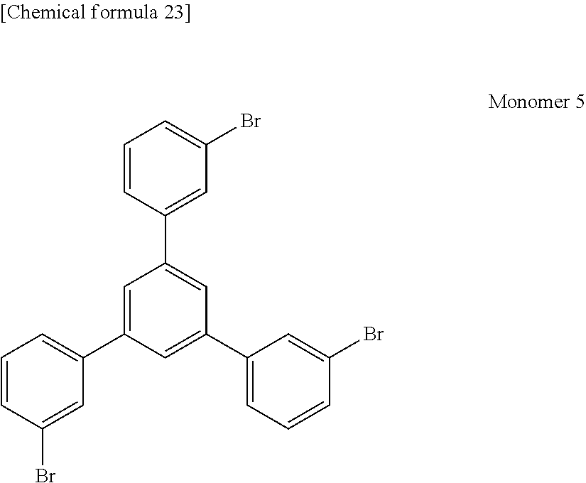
C1=C(C2=CC=CC(Br)=C2)C=C(C2=CC=CC(Br)=C2)C=C1C1=CC(Br)=CC=C1
